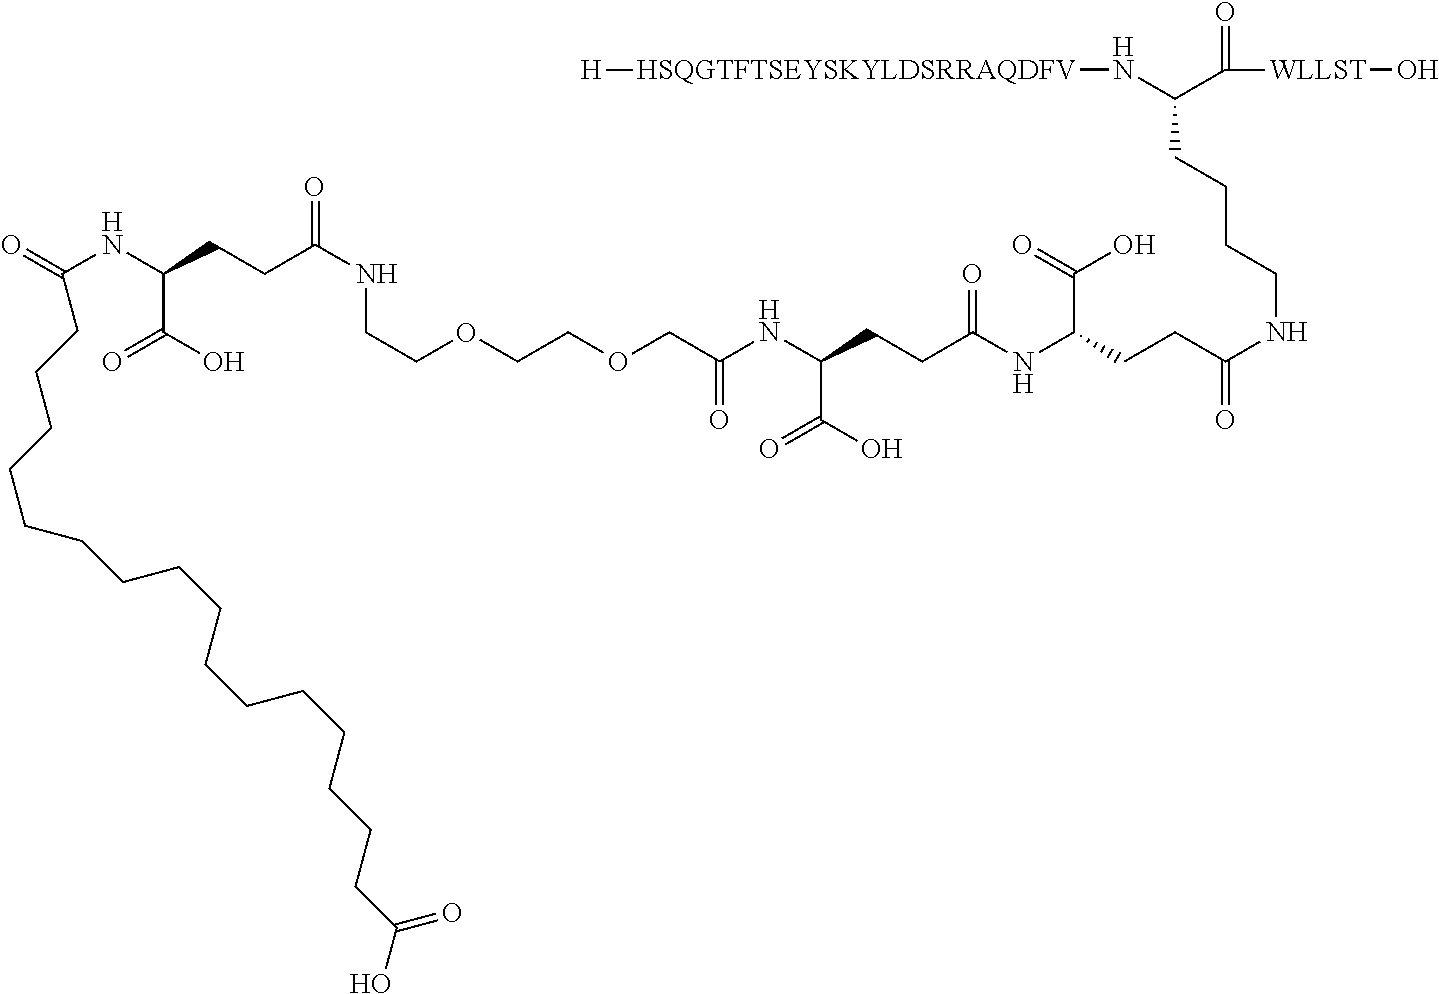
N(CCCCC(C(=O)[WLLST]O)N[HSQGTFTSEYSKYLDSRRAQDFV][H])C(=O)CCC(NC(CCC(NC(COCCOCCNC(=O)CCC(NC(CCCCCCCCCCCCCCCCC(O)=O)=O)C(O)=O)=O)C(O)=O)=O)C(=O)O
